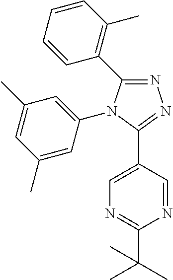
C1=CC=CC(C)=C1C1=NN=C(C2=CN=C(C(C)(C)C)N=C2)N1C1=CC(C)=CC(C)=C1
